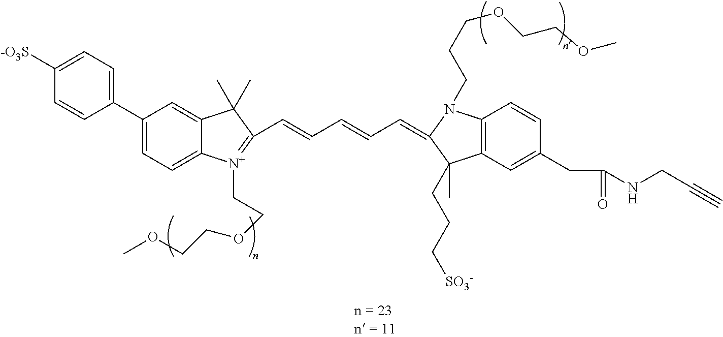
C(C=CC1=[N+](CCOCCOC)C2=CC=C(C3=CC=C([-O3S])C=C3)C=C2C1(C)C)=CC=C1N(CCCOCCOC)C2=C(C1(C)CCC[SO3-])C=C(CC(=O)NCC#C)C=C2
